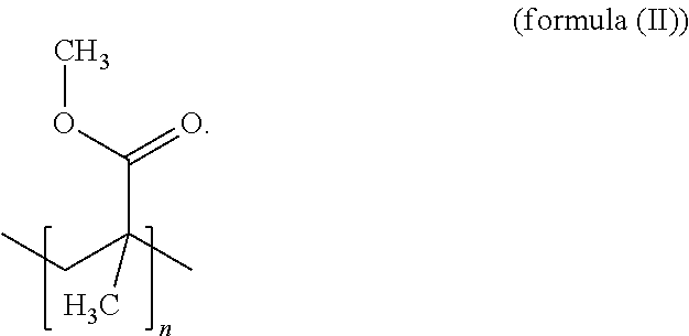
C(C(C)(C(OC)=O)C)C
